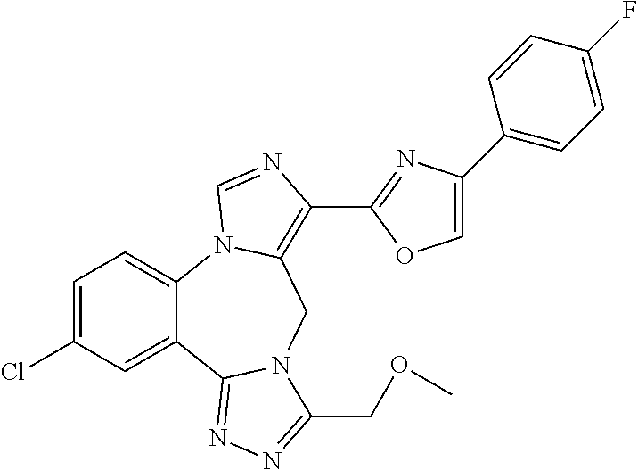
C1=C(Cl)C=C2C(=C1)N1C(=C(C3=NC(C4=CC=C(F)C=C4)=CO3)N=C1)CN1C2=NN=C1COC
